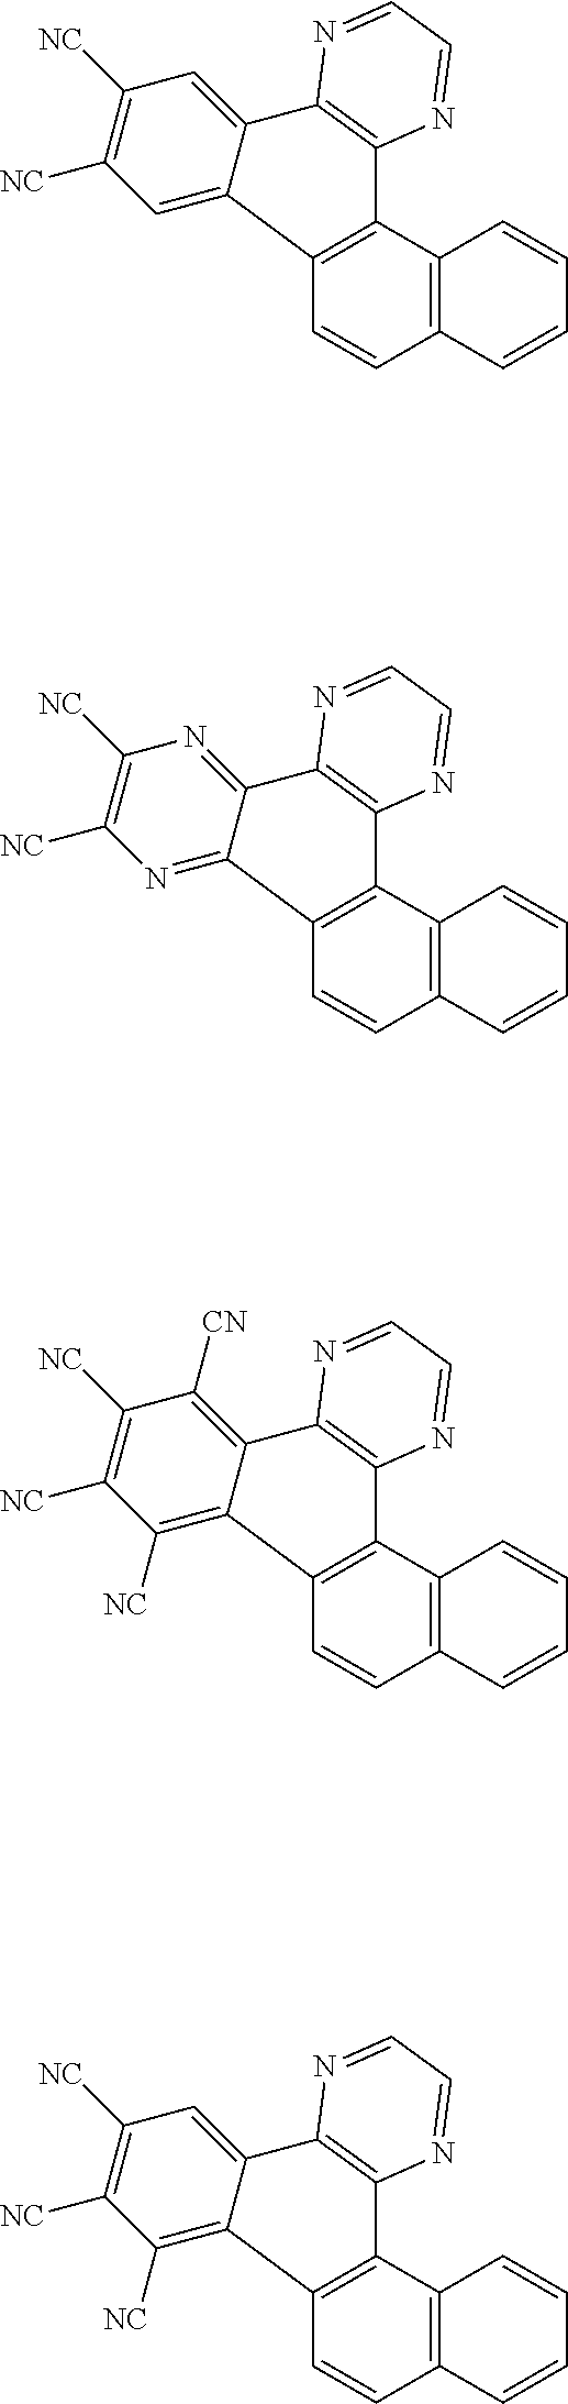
C1=CC2=C(C3=C1C1=NC([NC])=C([NC])N=C1C1=C3N=CC=N1)C=CC=C2.C1=CC2=C(C3=C1C1=C([NC])C([NC])=C([NC])C=C1C1=C3N=CC=N1)C=CC=C2.C1=CC2=C(C3=C1C1=CC([NC])=C([NC])C=C1C1=C3N=CC=N1)C=CC=C2.C1=CC2=C(C=CC=C2)C2=C1C1=C([NC])C([NC])=C([NC])C([CN])=C1C1=C2N=CC=N1
